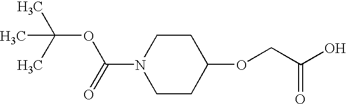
C1CC(OCC(O)=O)CCN1C(OC(C)(C)C)=O
